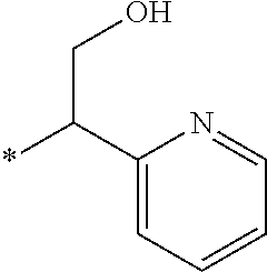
C1(C(*)CO)=CC=CC=N1
